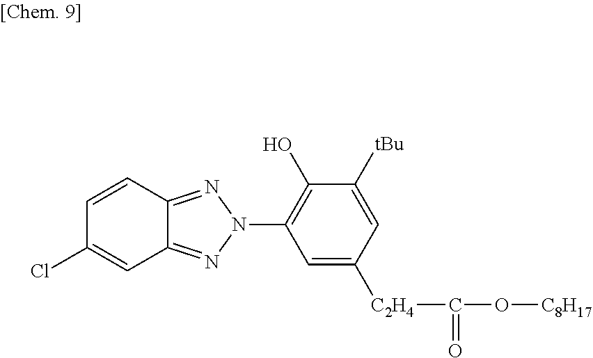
C12=NN(C3=C(O)C([tBu])=CC([C2H4]C(O[C8H17])=O)=C3)N=C1C=C(Cl)C=C2
